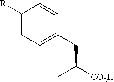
C1(CC([CO2H])C)=CC=C([R])C=C1
